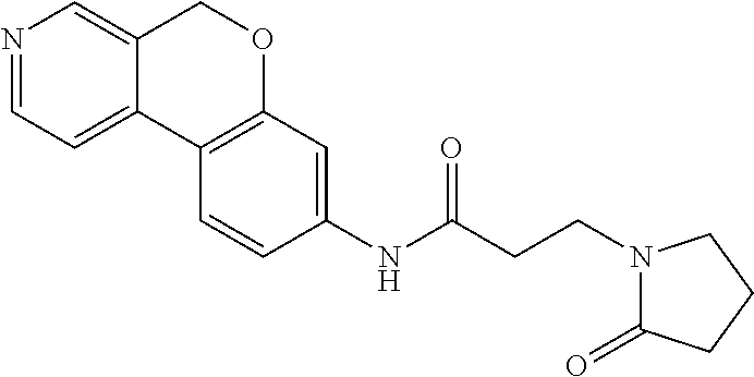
N1=CC=C2C(=C1)COC1=C2C=CC(NC(CCN2C(=O)CCC2)=O)=C1
